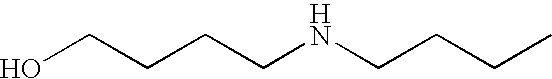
OCCCCNCCCC
